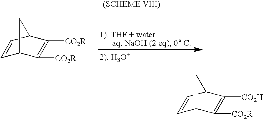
C1=CC2C([CO2R])=C([CO2R])C1C2.C1=CC2C([CO2H])=C([CO2R])C1C2
